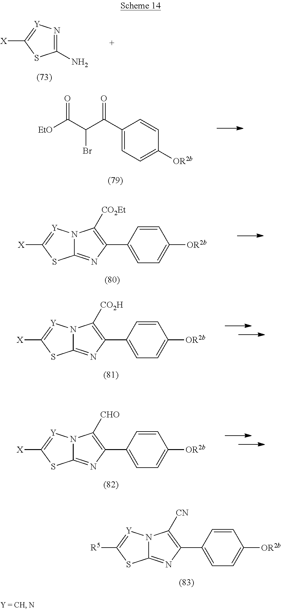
C12=NC(C3=CC=C([OR2b])C=C3)=C([CN])N1[Y]=C([R5])S2.C1(N)=N[Y]=C([X])S1.C1(C(C(C(=O)[EtO])Br)=O)=CC=C([OR2b])C=C1.C12=NC(C3=CC=C([OR2b])C=C3)=C([CO2Et])N1[Y]=C([X])S2.C12=NC(C3=CC=C([OR2b])C=C3)=C([CO2H])N1[Y]=C([X])S2.C12=NC(C3=CC=C([OR2b])C=C3)=C([CHO])N1[Y]=C([X])S2
